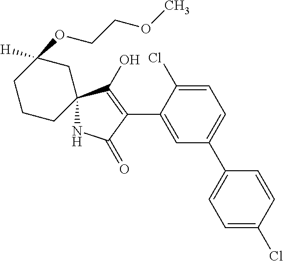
N1C2(C(O)=C(C3=CC(C4=CC=C(Cl)C=C4)=CC=C3Cl)C1=O)CCCC(OCCOC)([H])C2
